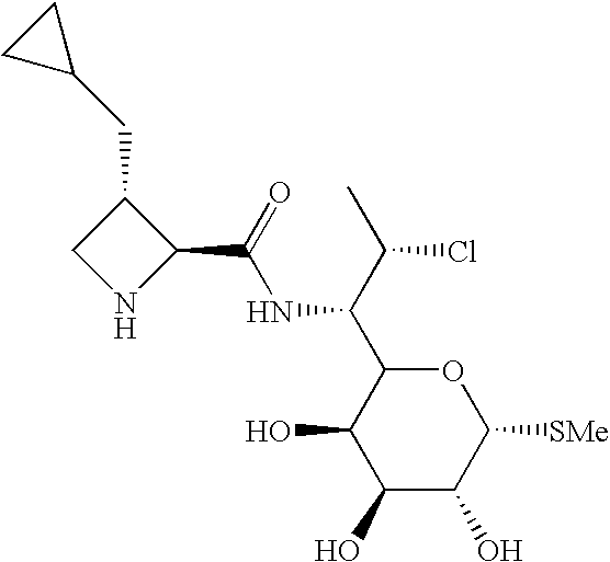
C1(O)C(O)C([SMe])OC(C(C(C)Cl)NC(=O)C2C(CC3CC3)CN2)C1O
